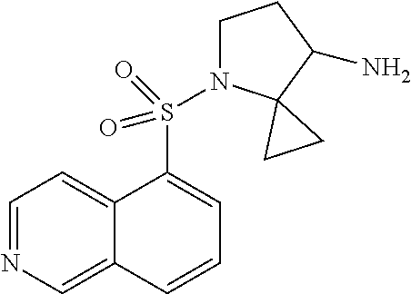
C1=NC=C2C(=C1)C(S(=O)(=O)N1CCC(N)C13CC3)=CC=C2
